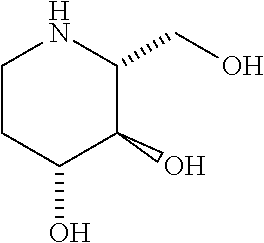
C1CC(O)C(O)C(CO)N1
